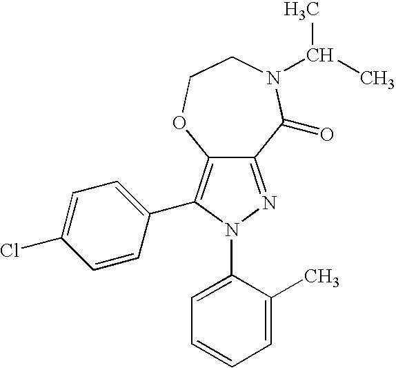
C12=NN(C3=CC=CC=C3C)C(C3=CC=C(Cl)C=C3)=C1OCCN(C(C)C)C2=O
